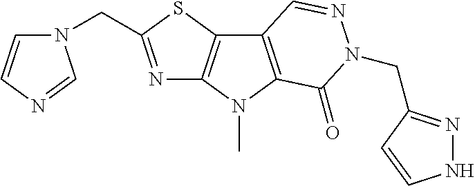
N1=C(CN2C=CN=C2)SC2=C1N(C)C1=C2C=NN(CC2=NNC=C2)C1=O
